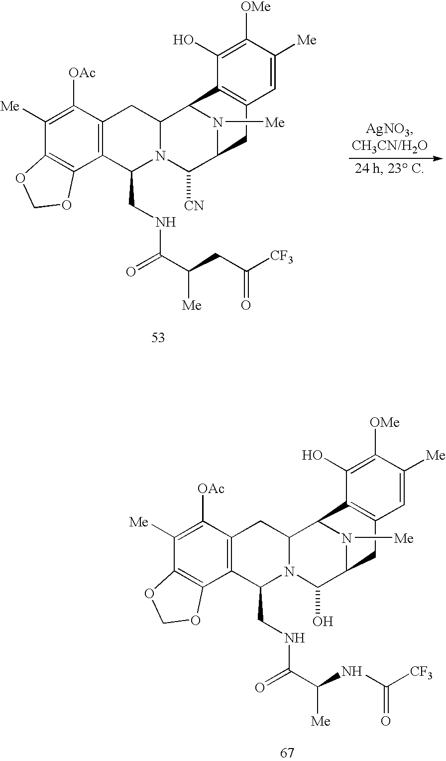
C1([Me])=C([OAc])C2=C(C3=C1OCO3)C(CNC(C(CC([CF3])=O)[Me])=O)N1C(C2)C2N([Me])C(C1[CN])CC1=C2C(O)=C([OMe])C([Me])=C1.C1([Me])=C([OAc])C2=C(C3=C1OCO3)C(CNC(C(NC([CF3])=O)[Me])=O)N1C(C2)C2N([Me])C(C1O)CC1=C2C(O)=C([OMe])C([Me])=C1
